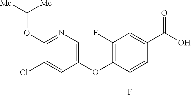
C1(F)=C(OC2=CN=C(OC([Me])[Me])C(Cl)=C2)C(F)=CC(C(O)=O)=C1
